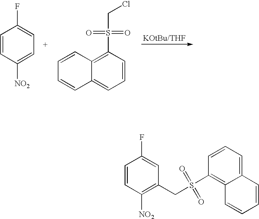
C1=CC([NO2])=CC=C1F.C1(S(=O)(=O)CCl)=C2C(=CC=C1)C=CC=C2.C1=CC([NO2])=C(CS(C2=C3C(=CC=C2)C=CC=C3)(=O)=O)C=C1F
